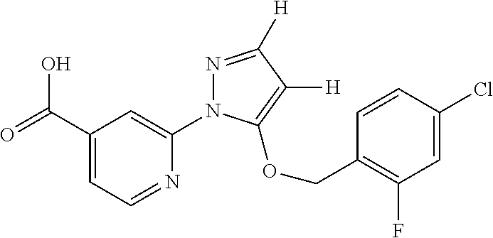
OC(C1=CC=NC(N2N=C([H])C([H])=C2OCC2=C(F)C=C(Cl)C=C2)=C1)=O
